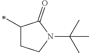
C1(C)CCN(C(C)(C)C)C1=O
